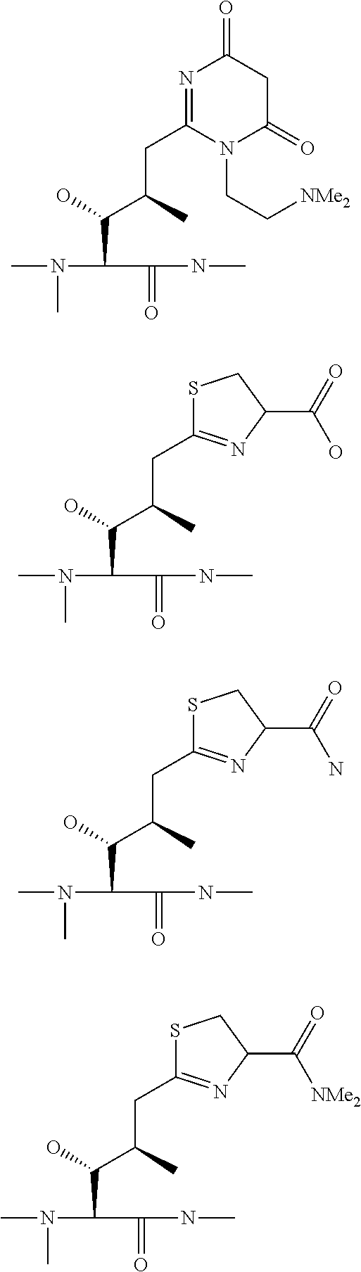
CN(C)C(C(C(C)CC1=NC(=O)CC(=O)N1CC[NMe2])O)C(=O)NC.CN(C)C(C(C(C)CC1=NC(C(=O)O)CS1)O)C(=O)NC.CN(C)C(C(C(C)CC1=NC(C(=O)N)CS1)O)C(=O)NC.CN(C)C(C(C(C)CC1=NC(C(=O)[NMe2])CS1)O)C(=O)NC
